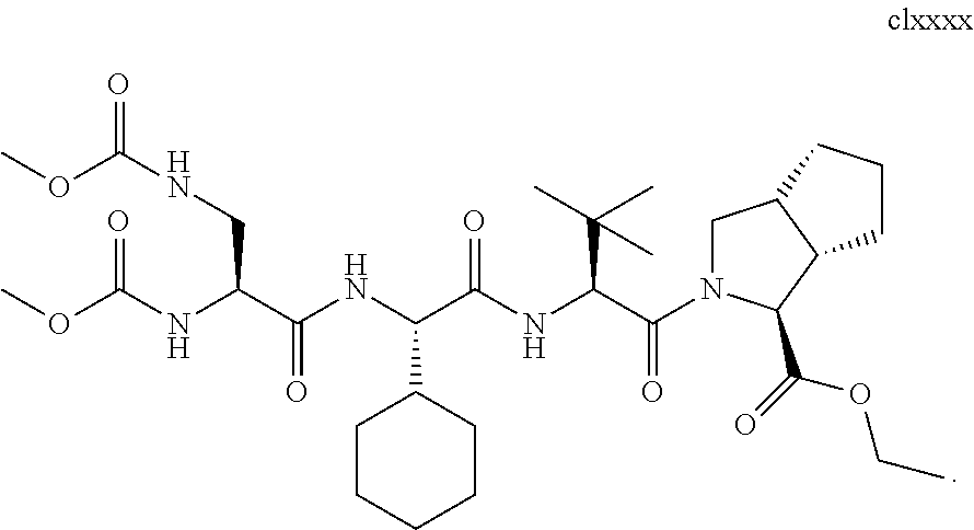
COC(NCC(NC(OC)=O)C(NC(C(NC(C(=O)N1CC2C(C1C(=O)OCC)CCC2)C(C)(C)C)=O)C1CCCCC1)=O)=O
